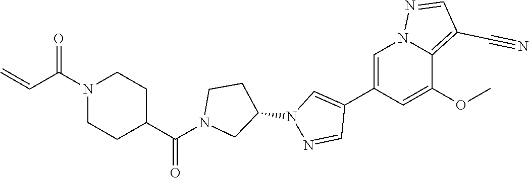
C1=C(C2=CN(C3CCN(C(C4CCN(C(C=C)=O)CC4)=O)C3)N=C2)C=C(OC)C2=C(C#N)C=NN12
